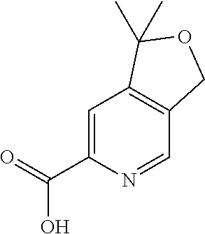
C1=C(C(O)=O)N=CC2=C1C(C)(C)OC2
